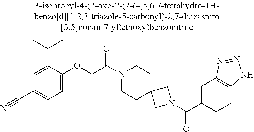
C1=C(OCC(N2CCC3(CC2)CN(C(C2CCC4=C(C2)N=NN4)=O)C3)=O)C(C(C)C)=CC(C#N)=C1
